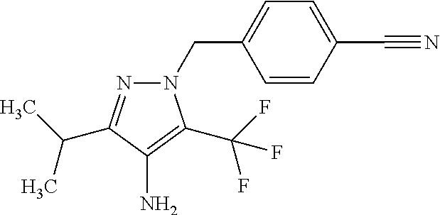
N1(CC2=CC=C(C#N)C=C2)N=C(C(C)C)C(N)=C1C(F)(F)F
